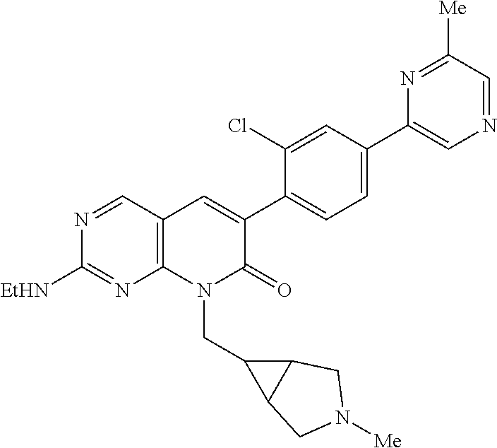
N1=CC2=C(N=C1[EtHN])N(CC1C3C1CN([Me])C3)C(=O)C(C1=CC=C(C3=CN=CC([Me])=N3)C=C1Cl)=C2
